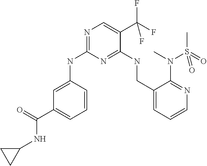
C1=CC=C(C(NC2CC2)=O)C=C1NC1=NC=C(C(F)(F)F)C(NCC2=CC=CN=C2N(C)S(C)(=O)=O)=N1
